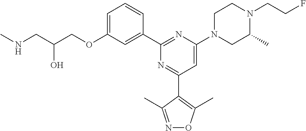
C1=C(OCC(CNC)O)C=C(C2=NC(N3CC(C)N(CCF)CC3)=CC(C3=C(C)ON=C3C)=N2)C=C1
